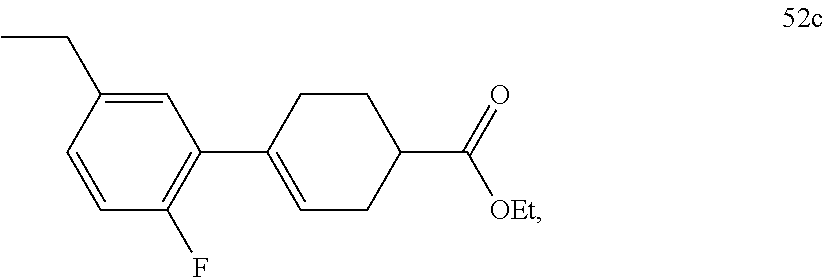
C1=C(CC)C=CC(F)=C1C1=CCC(C(=O)[OEt])CC1
